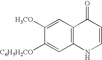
C12=C(C=C([H3CO])C([C6H5H2CO])=C1)C(=O)C=CN2
